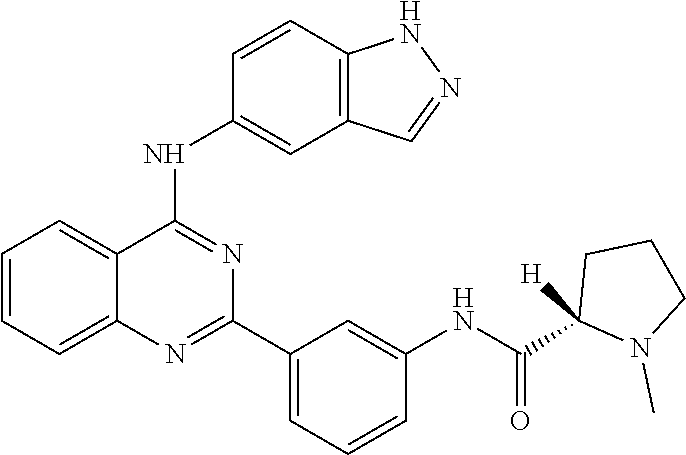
N(C(=O)C1([H])N(C)CCC1)C1=CC(C2=NC3=CC=CC=C3C(NC3=CC4=C(NN=C4)C=C3)=N2)=CC=C1
